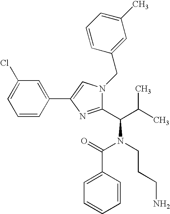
C1(Cl)=CC=CC(C2=CN(CC3=CC(C)=CC=C3)C(C(C(C)C)N(CCCN)C(=O)C3=CC=CC=C3)=N2)=C1
